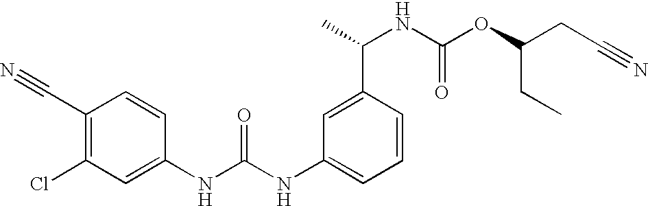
C1(C#N)=C(Cl)C=C(NC(NC2=CC=CC(C(C)NC(OC(CC#N)CC)=O)=C2)=O)C=C1
